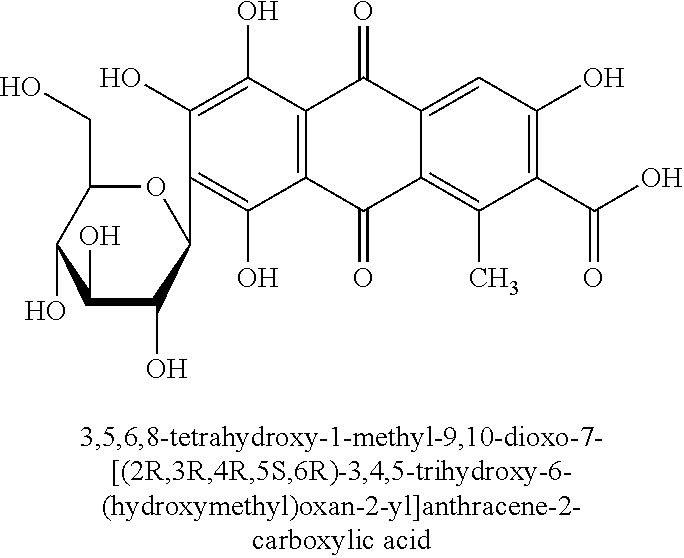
C1(O)C(O)C(C2=C(O)C3=C(C(O)=C2O)C(=O)C2=CC(O)=C(C(O)=O)C(C)=C2C3=O)OC(CO)C1O
